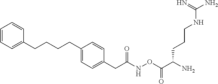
C1=CC=C(CCCCC2=CC=C(CC(NOC(C(N)CCCNC(N)=N)=O)=O)C=C2)C=C1
